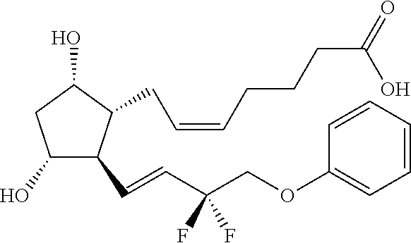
C1(O)C(C=CC(COC2=CC=CC=C2)(F)F)C(CC=CCCCC(O)=O)C(O)C1
